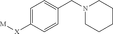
C1=C([X][M])C=CC(CN2CCCCC2)=C1
